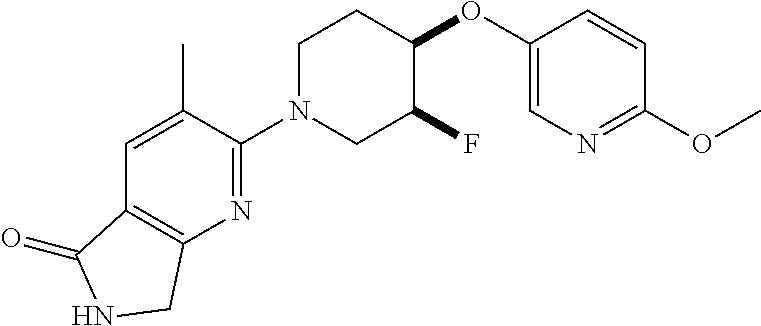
C1(OC2C(F)CN(C3=NC4=C(C=C3C)C(=O)NC4)CC2)=CN=C(OC)C=C1
